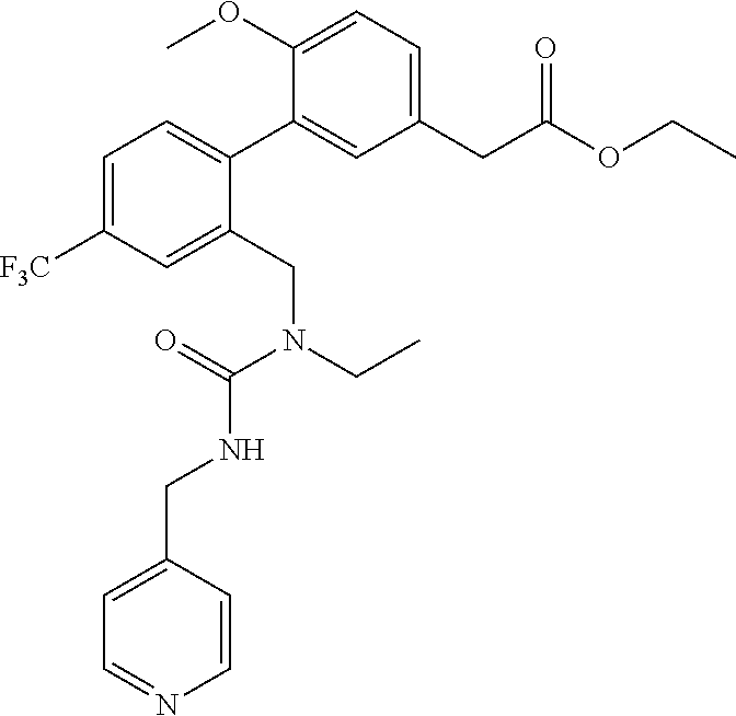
C1=C([F3C])C=C(CN(CC)C(=O)NCC2=CC=NC=C2)C(C2=CC(CC(OCC)=O)=CC=C2OC)=C1
